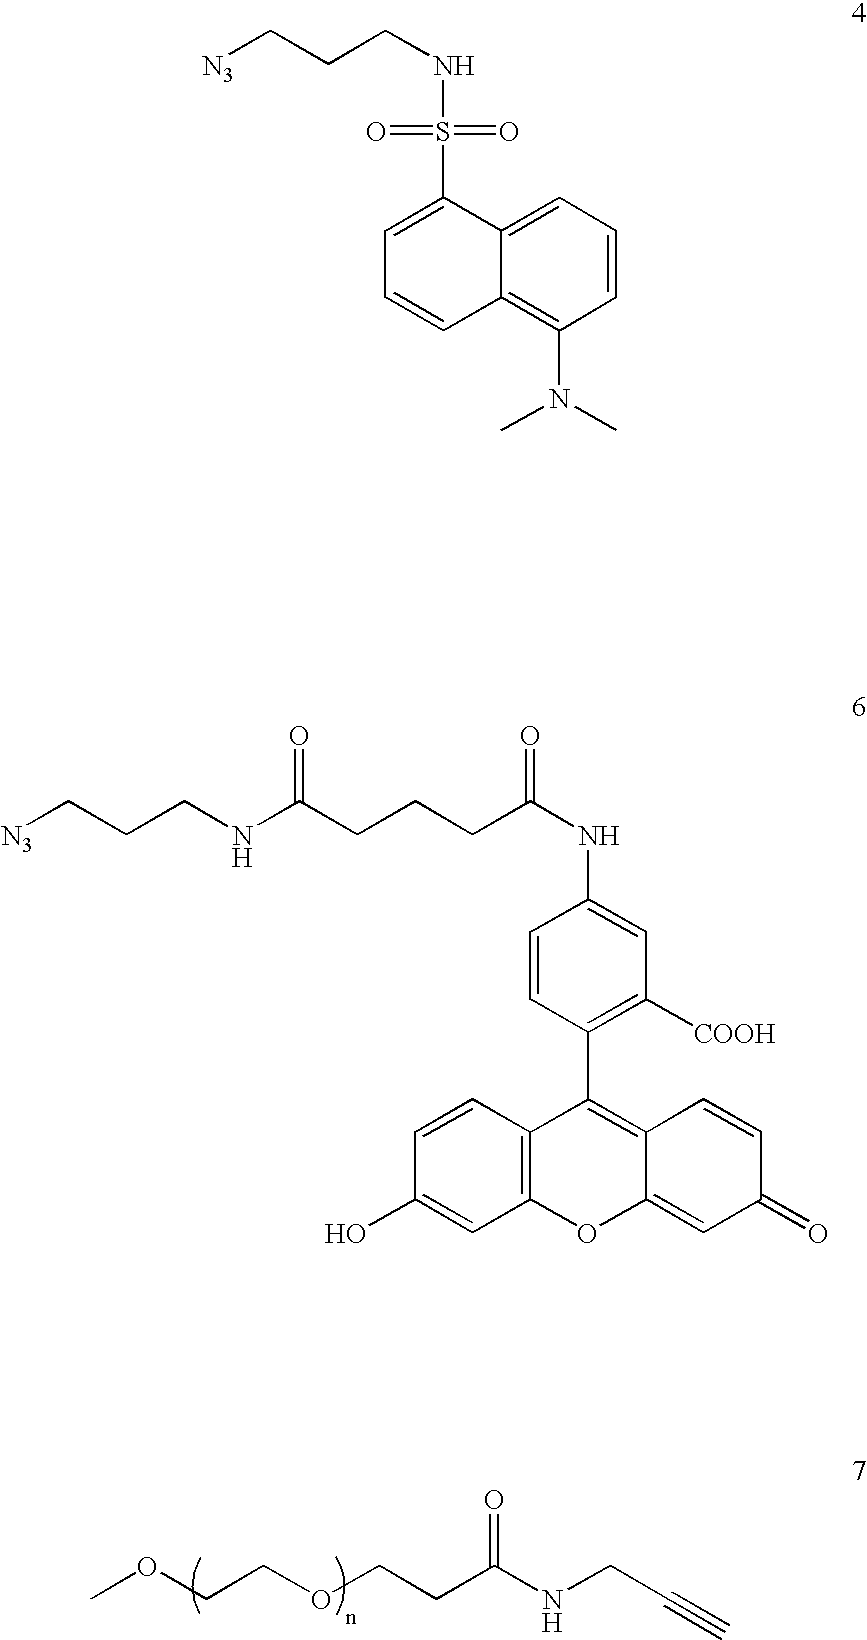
COCCOCCC(NCC#C)=O.C1=CC=C2C(=C1N(C)C)C=CC=C2S(NCCC[N3])(=O)=O.C1=C(NC(CCCC(NCCC[N3])=O)=O)C=CC(C2=C3C(=CC(=O)C=C3)OC3=C2C=CC(O)=C3)=C1[COOH]
